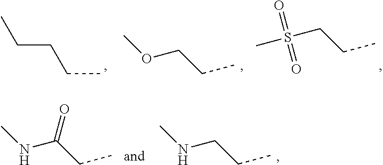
C(CCC)C.O(CCC)C.CS(CCC)(=O)=O.N(C(CC)=O)C.N(CCC)C
